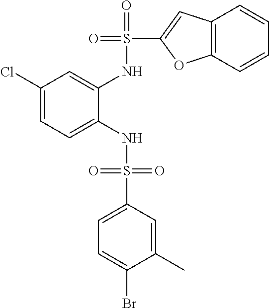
C1(Cl)=CC=C(NS(=O)(=O)C2=CC=C(Br)C(C)=C2)C(NS(=O)(C2=CC3=C(O2)C=CC=C3)=O)=C1
